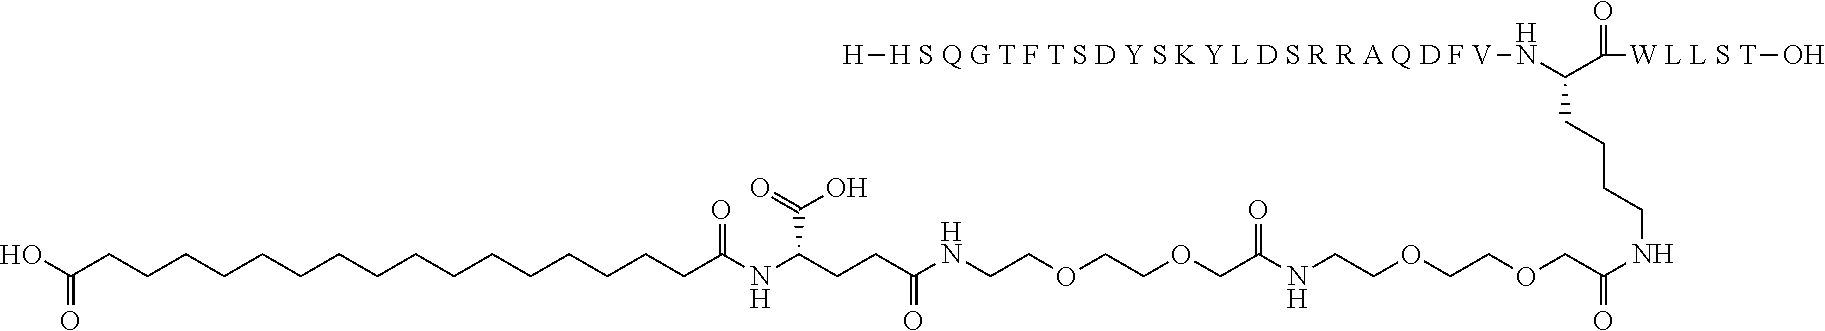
OC(CCCCCCCCCCCCCCCCC(NC(CCC(NCCOCCOCC(NCCOCCOCC(NCCCCC(C(=O)[W L L S T]O)N[H S Q G T F T S D Y S K Y L D S R R A Q D F V][H])=O)=O)=O)C(=O)O)=O)=O
